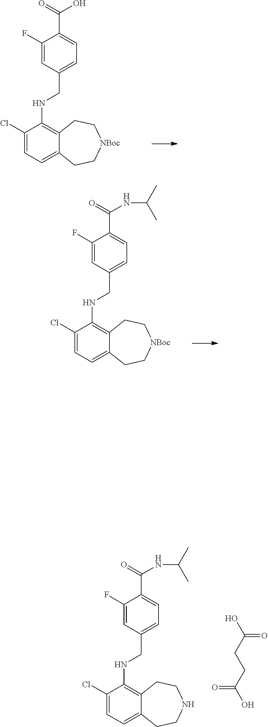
C1(Cl)=CC=C2C(=C1NCC1=CC=C(C(O)=O)C(F)=C1)CC[NBoc]CC2.C1(Cl)=CC=C2C(=C1NCC1=CC=C(C(NC(C)C)=O)C(F)=C1)CC[NBoc]CC2.C1(Cl)=CC=C2C(=C1NCC1=CC=C(C(NC(C)C)=O)C(F)=C1)CCNCC2.OC(CCC(O)=O)=O
